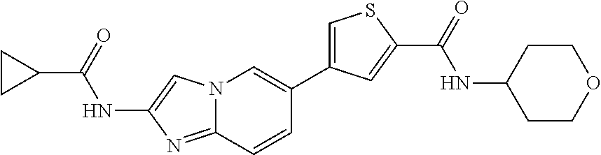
N12C(=NC(NC(C3CC3)=O)=C1)C=CC(C1=CSC(C(=O)NC3CCOCC3)=C1)=C2
